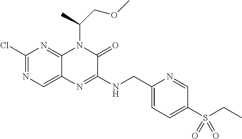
C1(Cl)=NC=C2C(=N1)N(C(COC)C)C(=O)C(NCC1=CC=C(S(CC)(=O)=O)C=N1)=N2
